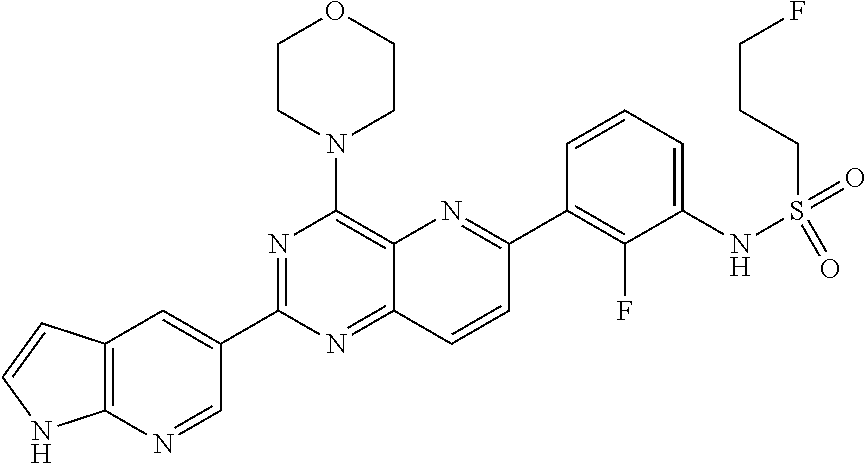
C12=C(N=CC(C3=NC(N4CCOCC4)=C4C(=N3)C=CC(C3=C(F)C(NS(=O)(=O)CCCF)=CC=C3)=N4)=C1)NC=C2
